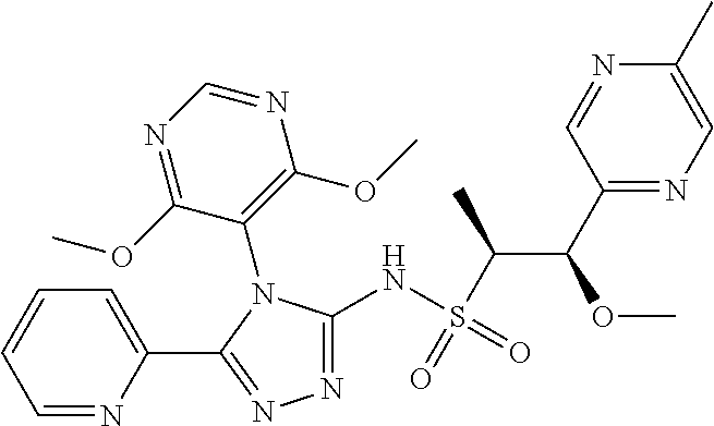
N1=C(NS(=O)(C(C)C(OC)C2=NC=C(C)N=C2)=O)N(C2=C(OC)N=CN=C2OC)C(C2=CC=CC=N2)=N1
